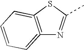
S1C2=C(=CC=CC=2)N=C1C
